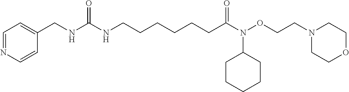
C1=CN=CC=C1CNC(NCCCCCCC(=O)N(OCCN1CCOCC1)C1CCCCC1)=O
